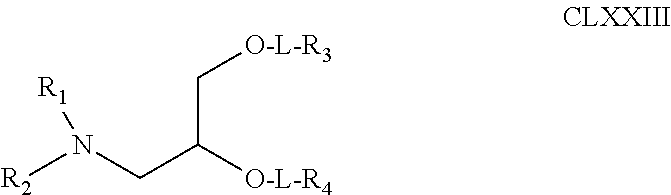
N(CC([O-L-R4])C[O-L-R3])([R1])[R2]
